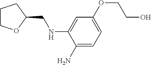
C(C1OCCC1)NC1=CC(OCCO)=CC=C1N
